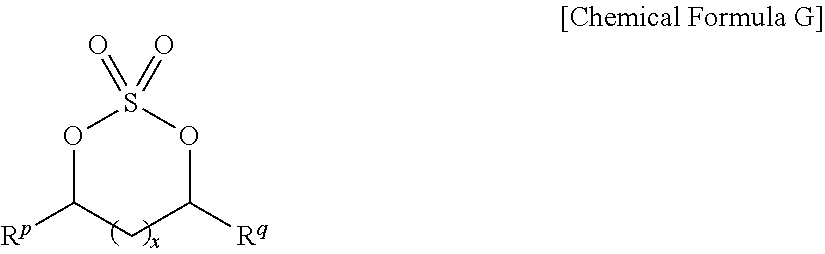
O1C([Rp])CC([Rq])OS1(=O)=O
